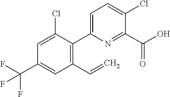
C1(Cl)=CC=C(C2=C(C=C)C=C(C(F)(F)F)C=C2Cl)N=C1C(O)=O
